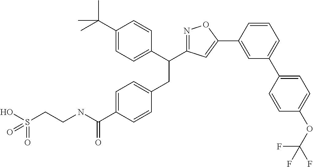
C1=C(C(NCCS(O)(=O)=O)=O)C=CC(CC(C2=CC=C(C(C)(C)C)C=C2)C2=NOC(C3=CC(C4=CC=C(OC(F)(F)F)C=C4)=CC=C3)=C2)=C1
